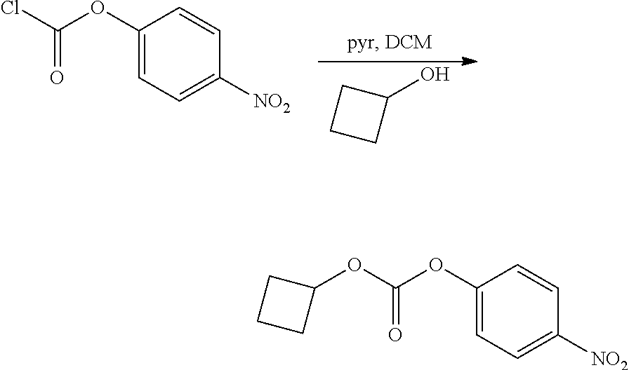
C1(OC(Cl)=O)=CC=C([NO2])C=C1.C1CCC1O.C1(OC(OC2CCC2)=O)=CC=C([NO2])C=C1
